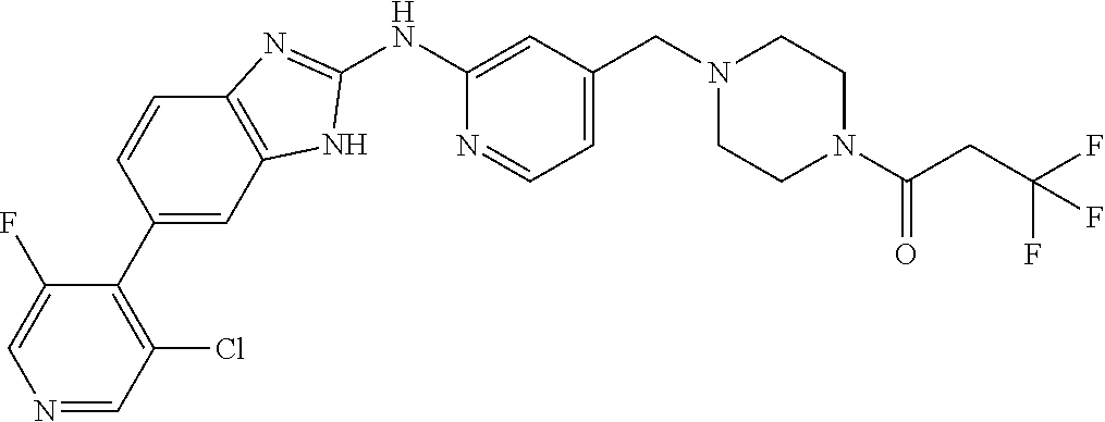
N1=CC(Cl)=C(C2=CC3=C(C=C2)N=C(NC2=CC(CN4CCN(C(CC(F)(F)F)=O)CC4)=CC=N2)N3)C(F)=C1
